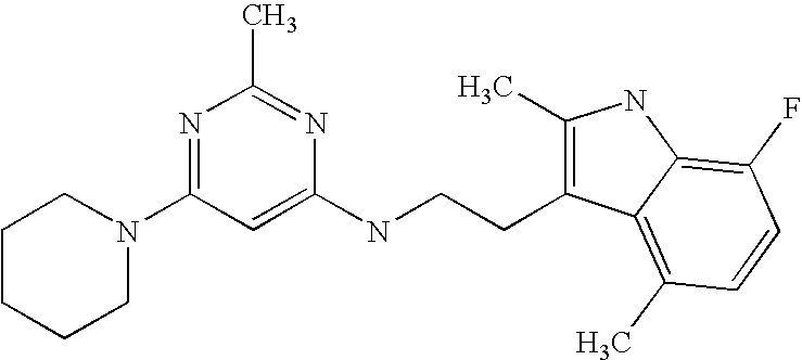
N1(C2=NC(C)=NC(NCCC3=C(C)NC4=C(F)C=CC(C)=C34)=C2)CCCCC1
